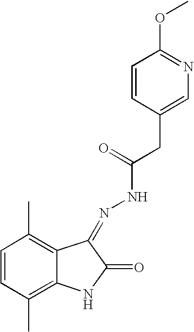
C1=CC(C)=C2C(=C1C)C(=NNC(CC1=CN=C(OC)C=C1)=O)C(=O)N2
